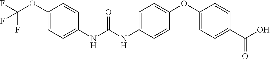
C1(NC(NC2=CC=C(OC3=CC=C(C(O)=O)C=C3)C=C2)=O)=CC=C(OC(F)(F)F)C=C1
